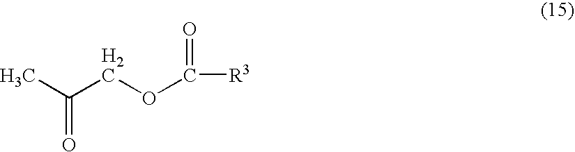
CC(COC([R3])=O)=O
